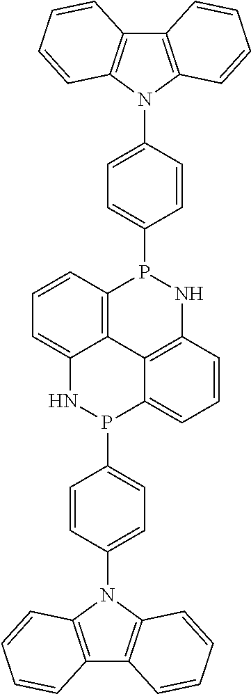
C12=C3C=CC=C1NP(C1=CC=C(N4C5=C(C6=C4C=CC=C6)C=CC=C5)C=C1)C1=CC=CC(=C21)NP3C1=CC=C(N2C3=C(C4=C2C=CC=C4)C=CC=C3)C=C1
